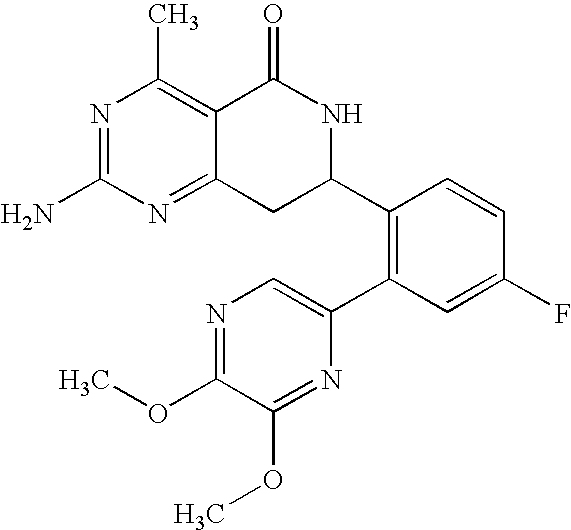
C12=NC(N)=NC(C)=C1C(=O)NC(C1=C(C3=CN=C(OC)C(OC)=N3)C=C(F)C=C1)C2
